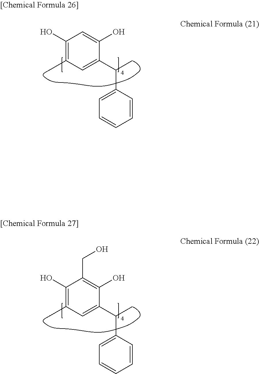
C1(O)=C(C)C=C(C(C2=CC=CC=C2)C)C(O)=C1.C1(O)=C(C)C=C(C(C2=CC=CC=C2)C)C(O)=C1CO
